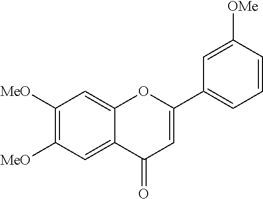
C1([MeO])=C([MeO])C=C2C(=C1)OC(C1=CC=CC([OMe])=C1)=CC2=O
